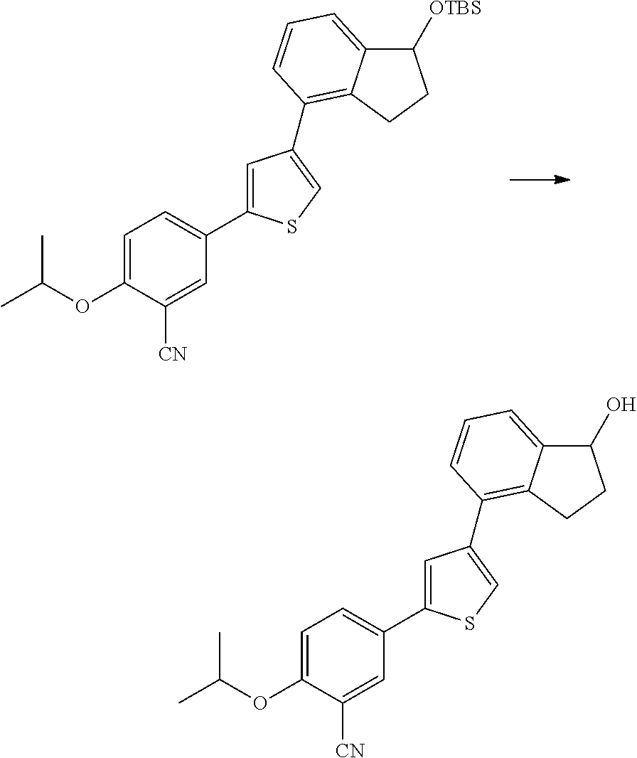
C1=C(C2=CC=C(OC(C)C)C([CN])=C2)SC=C1C1=C2C(=CC=C1)C([OTBS])CC2.C1=C(C2=CC=C(OC(C)C)C([CN])=C2)SC=C1C1=C2C(=CC=C1)C(O)CC2
